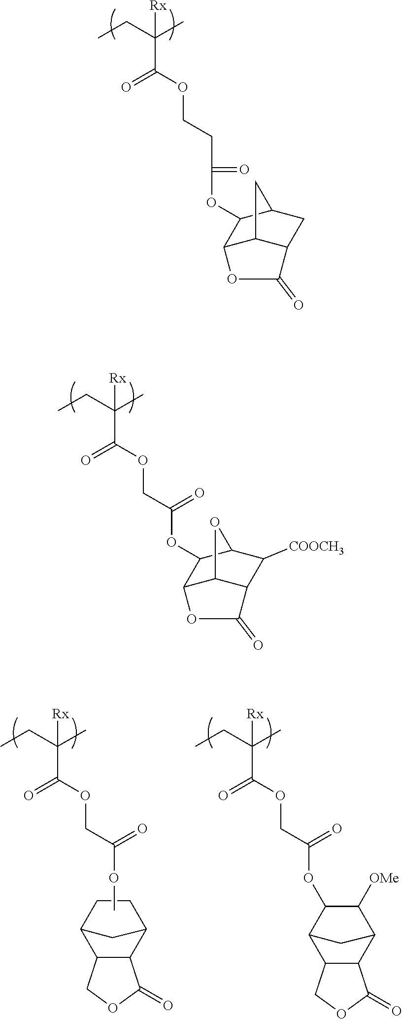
CCC(C)(C(=O)OCC(=O)OC1C2C3C(C([COOCH3])C1O3)C(=O)O2)[Rx].CCC(C)(C(=O)OCCC(=O)OC1C2C3C(CC1C3)C(=O)O2)[Rx].CCC(C)(C(=O)OCC(=O)OC)[Rx].C1CC2C3C(C1C2)C(=O)OC3.C1([OMe])C(OC(COC(C(CC)(C)[Rx])=O)=O)C2C3C(C1C2)C(=O)OC3
